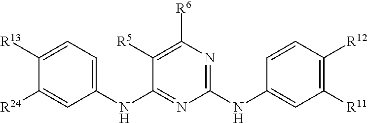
C1=CC(NC2=NC([R6])=C([R5])C(NC3=CC=C([R13])C([R24])=C3)=N2)=CC([R11])=C1[R12]
